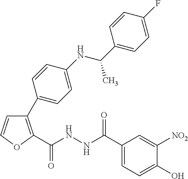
C1=COC(C(NNC(C2=CC=C(O)C([NO2])=C2)=O)=O)=C1C1=CC=C(NC(C2=CC=C(F)C=C2)C)C=C1
